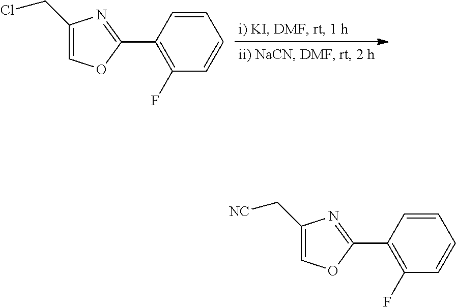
C1=CC(C2=NC(CCl)=CO2)=C(F)C=C1.C1=CC(C2=NC(C[NC])=CO2)=C(F)C=C1
